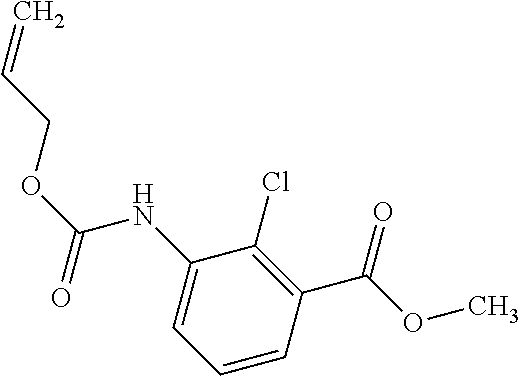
C=CCOC(NC1=CC=CC(C(OC)=O)=C1Cl)=O
